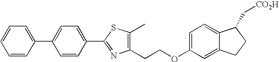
C1(C2=CC=CC=C2)=CC=C(C2=NC(CCOC3=CC=C4C(=C3)CCC4C[CO2H])=C(C)S2)C=C1
